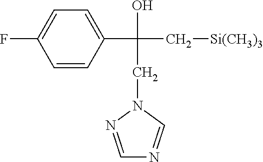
C1=CC(C(C[Si(CH3)3])(O)CN2N=CN=C2)=CC=C1F
